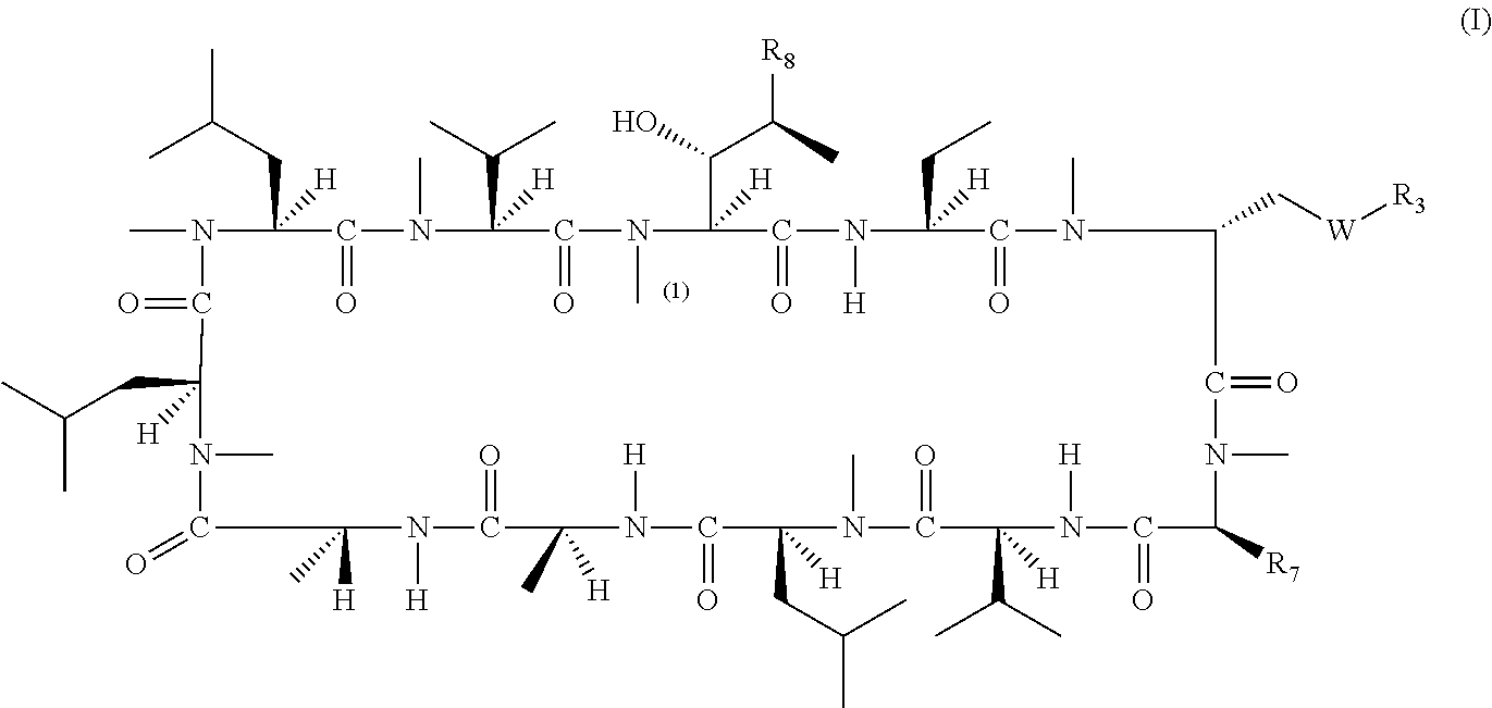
CN1C(=O)C(CC(C)C)([H])N(C)C(=O)CC([H])(C)N([H])C(=O)C(C)([H])N([H])C(=O)C(CC(C)C)([H])N(C)C(=O)C(C(C)C)([H])N([H])C(=O)C([R7])N(C)C(=O)C(C[W][R3])N(C)C(=O)C(CC)([H])N([H])C(=O)C(C(C([R8])C)O)([H])N(C)C(=O)C(C(C)C)([H])N(C)C(=O)C1(CC(C)C)[H]
